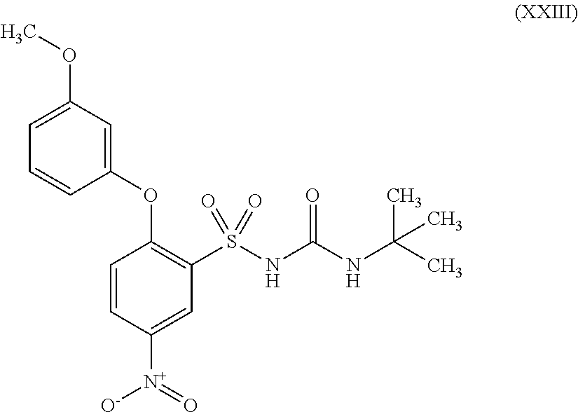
C1(OC2=C(S(NC(NC(C)(C)C)=O)(=O)=O)C=C([N+](=O)[O-])C=C2)=CC(OC)=CC=C1
